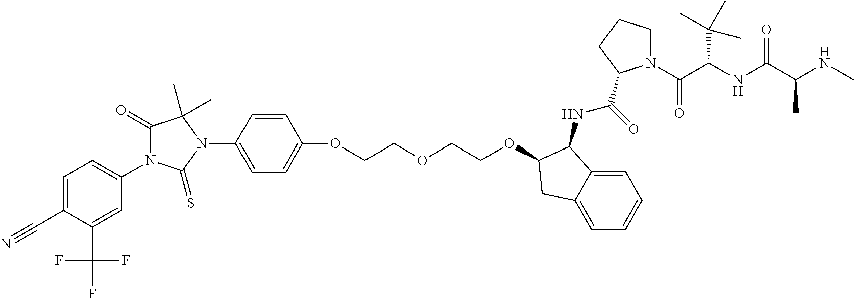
C1(N2C(=S)N(C3=CC=C(C#N)C(C(F)(F)F)=C3)C(=O)C2(C)C)=CC=C(OCCOCCOC2C(NC(=O)C3N(C(=O)C(NC(=O)C(C)NC)C(C)(C)C)CCC3)C3=CC=CC=C3C2)C=C1
